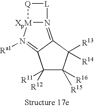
N12=C3C(=N([Ra1])[XpM]1[Q][L]2)C([R11])([R12])C([R15])([R16])C3([R13])[R14]
